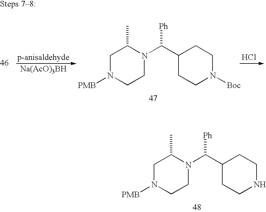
C1N([PMB])CCN(C(C2CCNCC2)[Ph])C1C.[Na(AcO)3BH].Cl.C1N([PMB])CCN(C(C2CCN([Boc])CC2)[Ph])C1C
